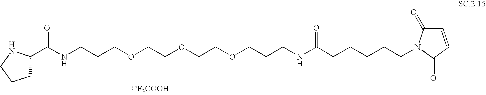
[CF3COOH].N(CCCOCCOCCOCCCNC(=O)CCCCCN1C(=O)C=CC1=O)C(=O)C1CCCN1
